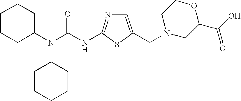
C1=C(CN2CCOC(C(O)=O)C2)SC(NC(N(C2CCCCC2)C2CCCCC2)=O)=N1
